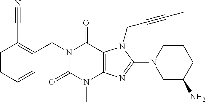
C1(CN2C(=O)N(C)C3=C(C2=O)N(CC#CC)C(N2CC(N)CCC2)=N3)=C(C#N)C=CC=C1
